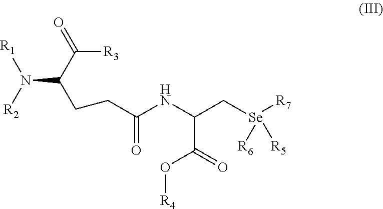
C([R3])(C(CCC(NC(C[Se]([R7])([R6])[R5])C(=O)O[R4])=O)N([R2])[R1])=O
